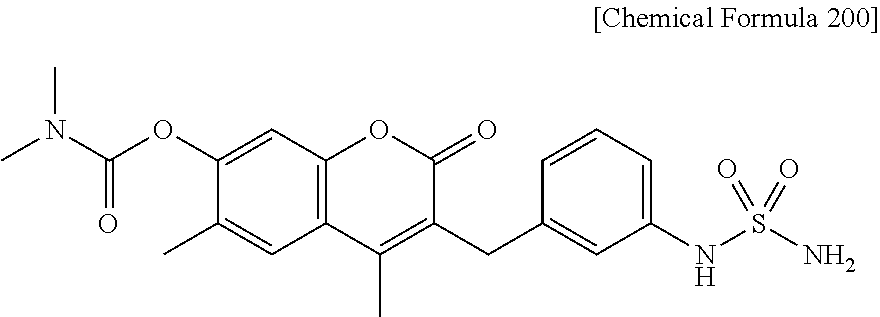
C12=C(C=C(OC(N(C)C)=O)C(C)=C1)OC(=O)C(CC1=CC(NS(N)(=O)=O)=CC=C1)=C2C
